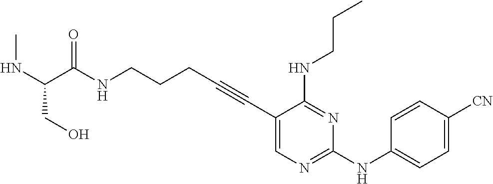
C1(C#CCCCNC(=O)C(NC)CO)=CN=C(NC2=CC=C([CN])C=C2)N=C1NCCC
